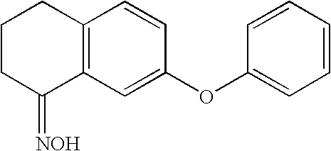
C1CC(=[NOH])C2=C(C1)C=CC(OC1=CC=CC=C1)=C2
